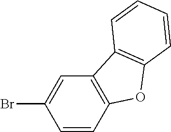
C1=CC2=C(C=C1Br)C1=C(O2)C=CC=C1
